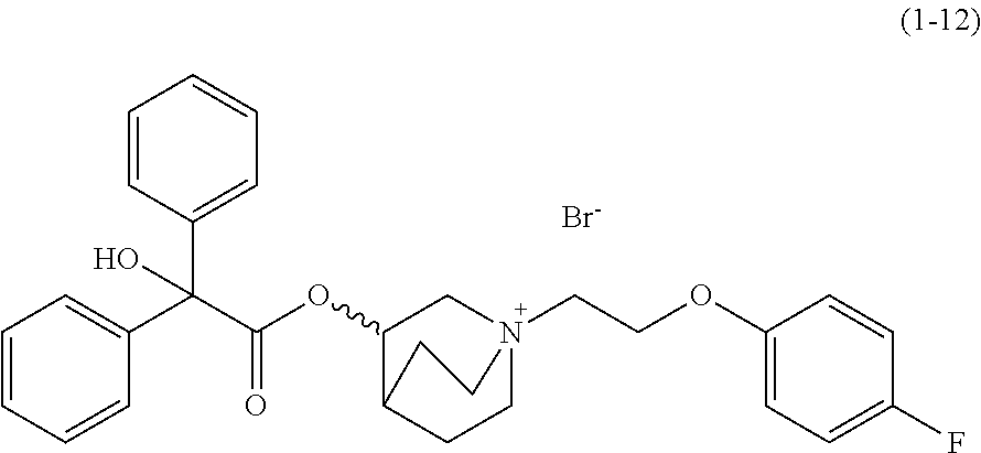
[Br-].C1=CC(C(C(OC2CN3(CCOC4=CC=C(F)C=C4)CCC2CC3)=O)(C2=CC=CC=C2)O)=CC=C1
